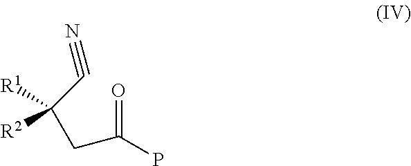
O=C(P)CC(C#N)([R2])[R1]
